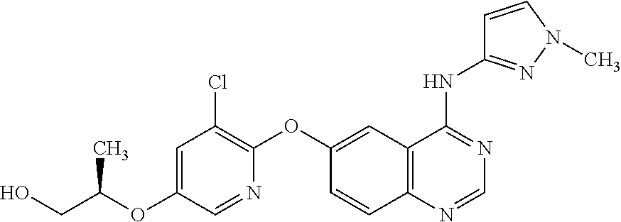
OCC(OC1=CC(Cl)=C(OC2=CC3=C(C=C2)N=CN=C3NC2=NN(C)C=C2)N=C1)C
